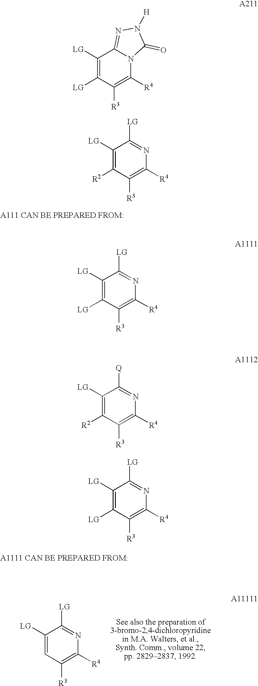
C1([LG])=C([LG])C([R3])=C([R4])N2C1=NN([H])C2=O.C1([LG])=CC([R3])=C([R4])N=C1[LG].C1([LG])=C([R2])C([R3])=C([R4])N=C1[LG].C1([LG])=C([LG])C([R3])=C([R4])N=C1[LG].C1([LG])=C([R2])C([R3])=C([R4])N=C1[Q].C1([LG])=C([LG])C([R3])=C([R4])N=C1[LG]
